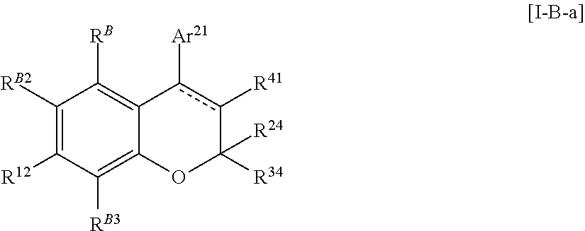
C1([RB2])=C([R12])C([RB3])=C2C(=C1[RB])c([Ar21])c([R41])C([R34])([R24])O2
